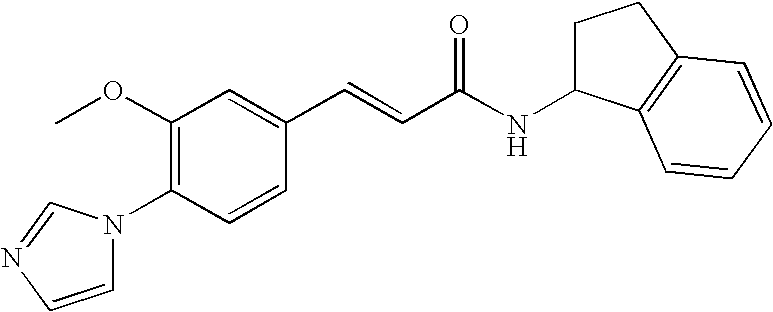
C1(OC)=C(N2C=CN=C2)C=CC(C=CC(NC2CCC3=C2C=CC=C3)=O)=C1
